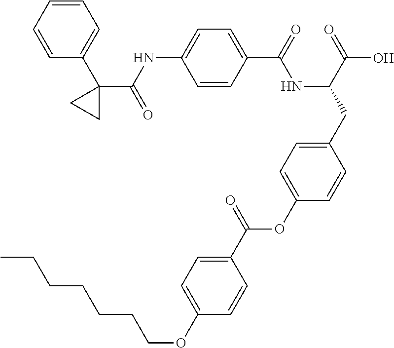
C1=CC(C(=O)NC(CC2=CC=C(OC(C3=CC=C(OCCCCCCC)C=C3)=O)C=C2)C(=O)O)=CC=C1NC(C1(C2=CC=CC=C2)CC1)=O
